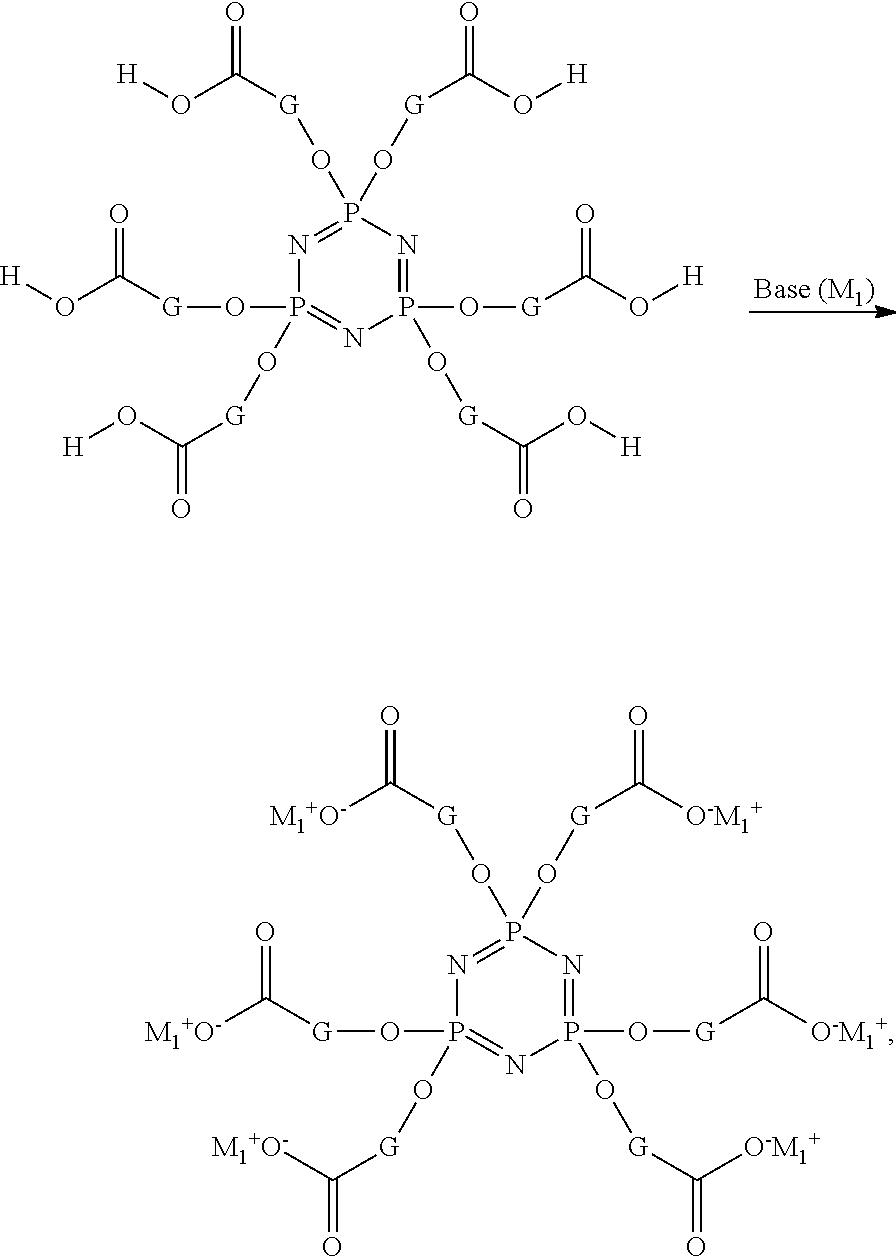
P1(O[G]C(O[H])=O)(O[G]C(O[H])=O)=NP(O[G]C(O[H])=O)(O[G]C(O[H])=O)=NP(O[G]C(O[H])=O)(O[G]C(O[H])=O)=N1.P1(O[G]C([M1+O-])=O)(O[G]C([O-M1+])=O)=NP(O[G]C([M1+O-])=O)(O[G]C([M1+O-])=O)=NP(O[G]C([O-M1+])=O)(O[G]C([O-M1+])=O)=N1
